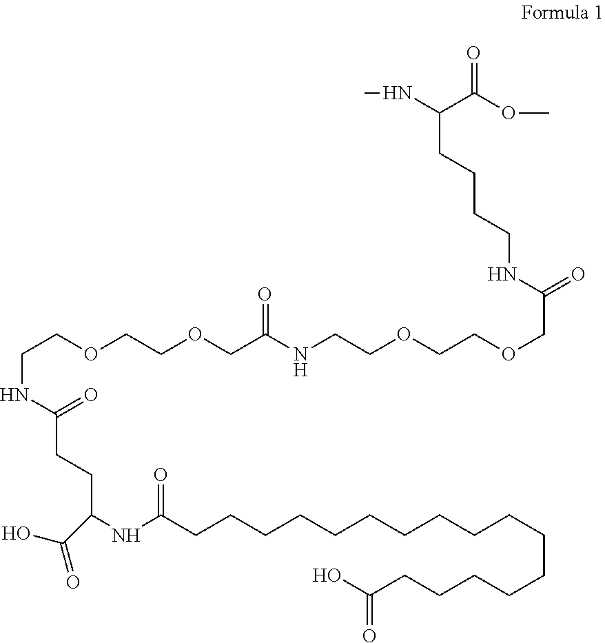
CNC(C(OC)=O)CCCCNC(COCCOCCNC(COCCOCCNC(CCC(C(=O)O)NC(CCCCCCCCCCCCCCCCC(O)=O)=O)=O)=O)=O
